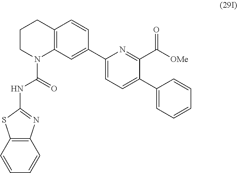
C1CN(C(NC2=NC3=C(S2)C=CC=C3)=O)C2=C(C1)C=CC(C1=CC=C(C3=CC=CC=C3)C(C([OMe])=O)=N1)=C2
